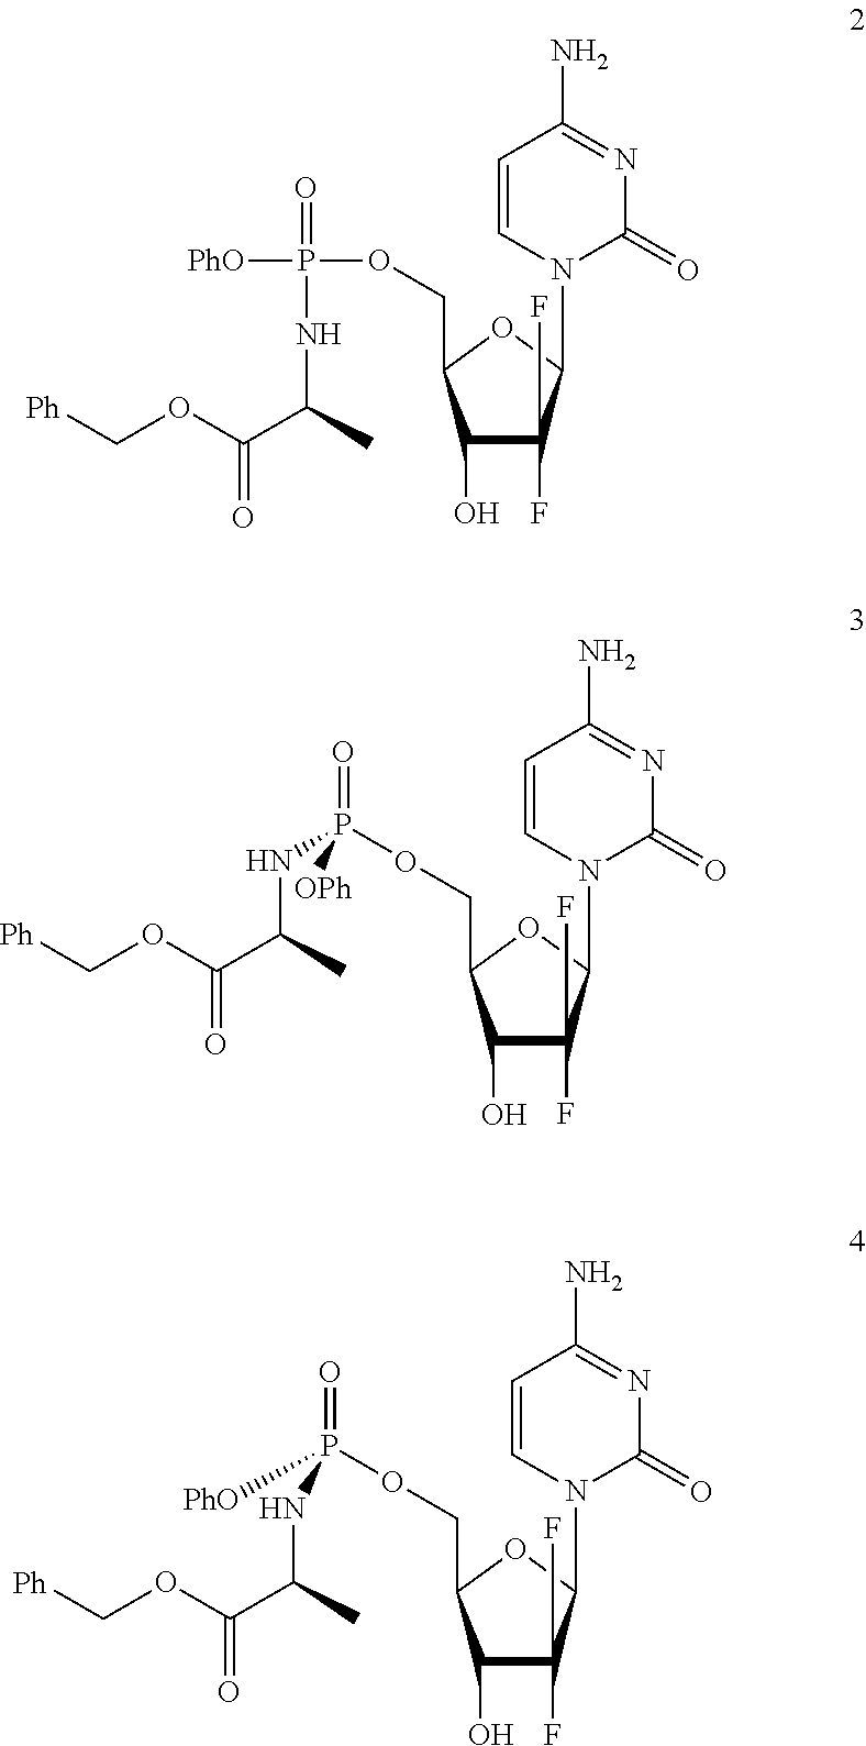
C1(O)C(F)(F)C(N2C(=O)N=C(N)C=C2)OC1COP([PhO])(=O)NC(C(OC[Ph])=O)C.C1(O)C(F)(F)C(N2C(=O)N=C(N)C=C2)OC1COP(NC(C(OC[Ph])=O)C)(=O)[OPh].C1(O)C(F)(F)C(N2C(=O)N=C(N)C=C2)OC1COP([PhO])(=O)NC(C(OC[Ph])=O)C
